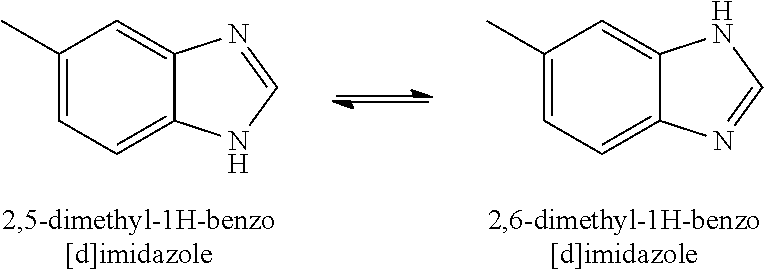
C1(C)=CC=C2C(=C1)N=CN2.C1(C)=CC=C2C(=C1)NC=N2
